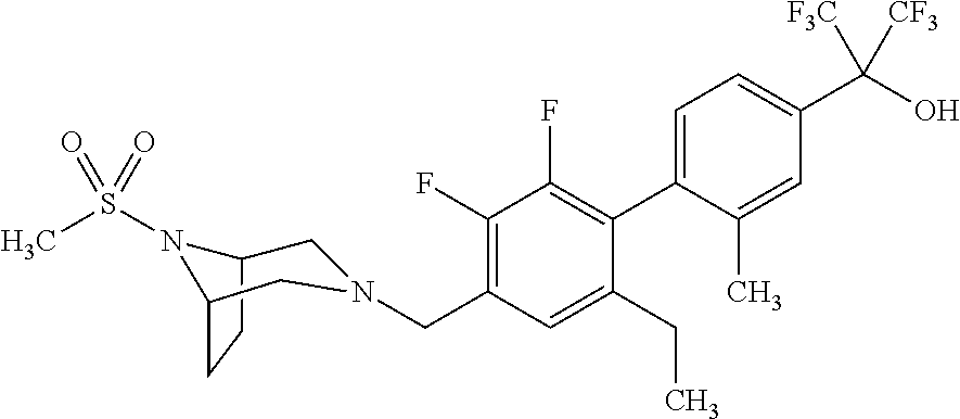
C1=C(C2=C(F)C(F)=C(CN3CC4CCC(N4S(C)(=O)=O)C3)C=C2CC)C(C)=CC(C(O)([F3C])[CF3])=C1
